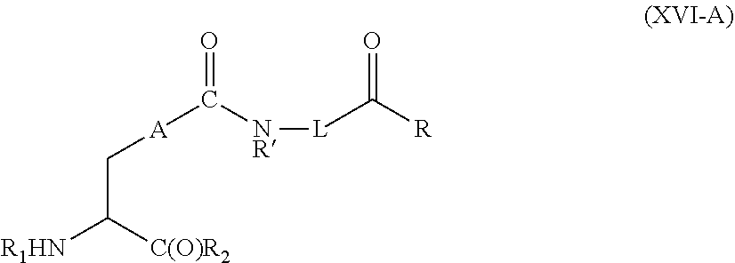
[R1HN]C([C(O)R2])C[A]C(=O)[NR][L]C([R])=O
